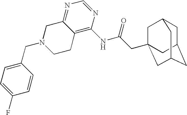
C1(CN2CCC3=C(NC(CC45CC6CC(CC(C4)C6)C5)=O)N=CN=C3C2)=CC=C(F)C=C1
